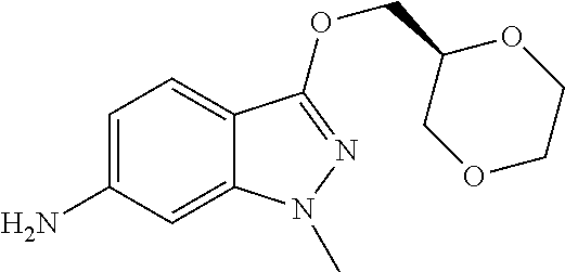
C1=C(N)C=C2C(=C1)C(OCC1COCCO1)=NN2C
